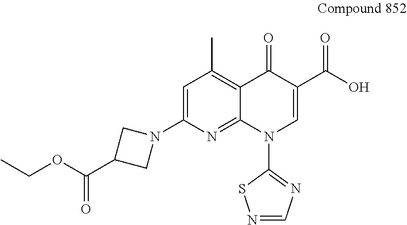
C(C1CN(C2=CC(C)=C3C(=N2)N(C2=NC=NS2)C=C(C(O)=O)C3=O)C1)(OCC)=O
